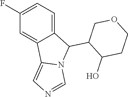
C1=C2C(=CC=C1F)C(C1C(O)CCOC1)N1C2=CN=C1
